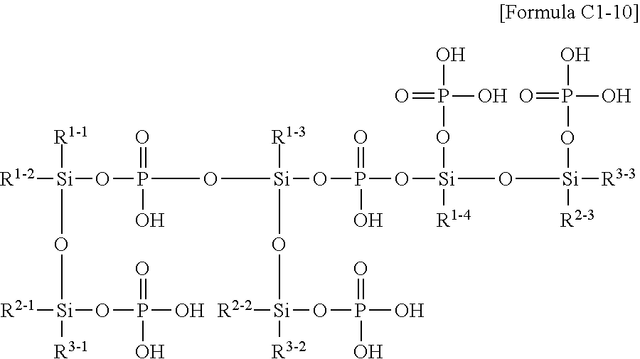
[R1-2][Si]([R1-1])(O[Si]([R2-1])(OP(O)(O)=O)[R3-1])OP(=O)(O)O[Si]([R1-3])(O[Si]([R2-2])(OP(O)(=O)O)[R3-2])OP(=O)(O)O[Si](OP(=O)(O)O)([R1-4])O[Si]([R2-3])([R3-3])OP(O)(O)=O
